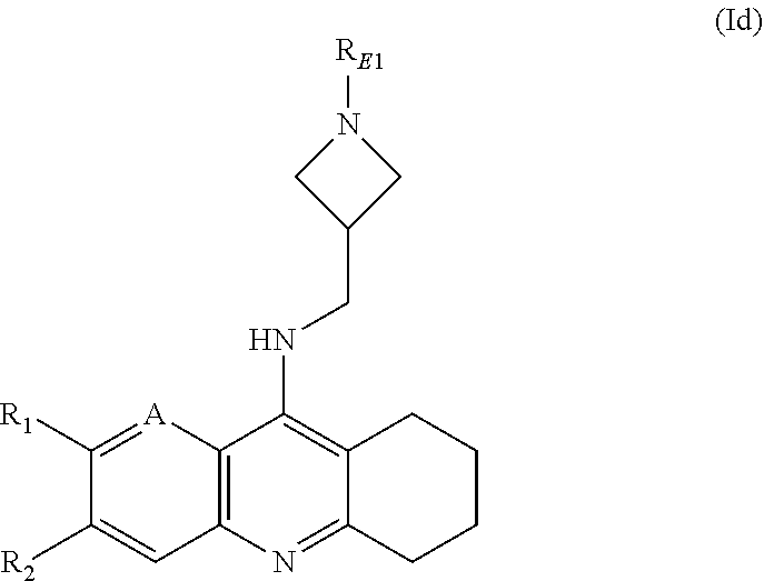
N(C1=C2C(=NC3=C1[A]=C([R1])C([R2])=C3)CCCC2)CC1CN([RE1])C1
